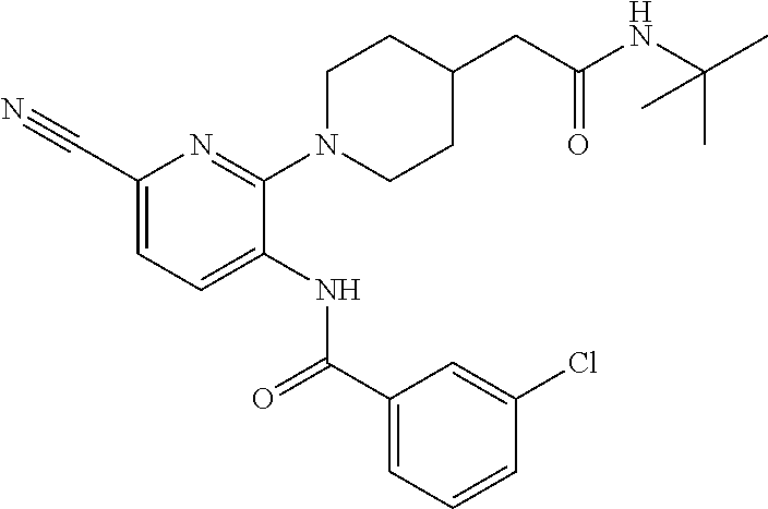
C1(C#N)=CC=C(NC(C2=CC=CC(Cl)=C2)=O)C(N2CCC(CC(=O)NC(C)(C)C)CC2)=N1
